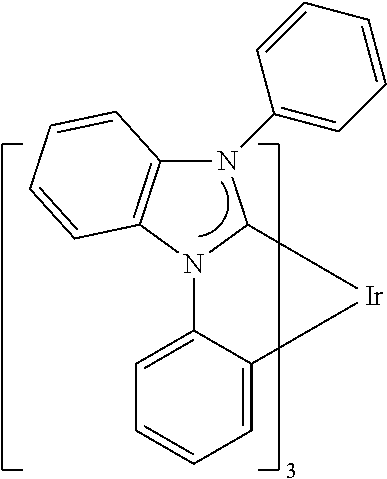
N1(C2=CC=CC=C2)C2=C(N3C1[Ir]C1=CC=CC=C31)C=CC=C2
